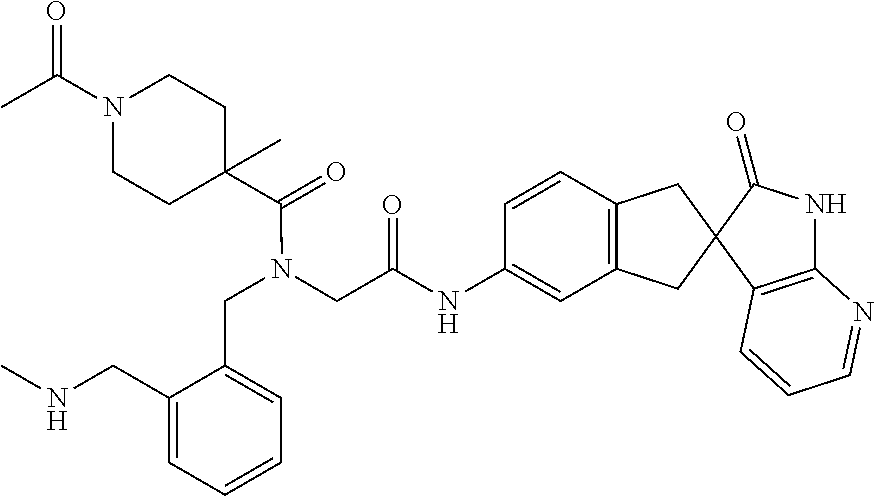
C1(CNC)=CC=CC=C1CN(CC(=O)NC1=CC2=C(C=C1)CC1(C2)C2=C(NC1=O)N=CC=C2)C(=O)C1(C)CCN(C(C)=O)CC1
